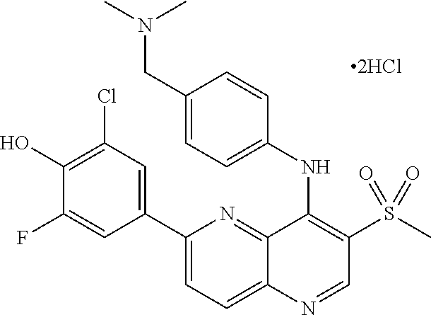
C1(C2=CC(Cl)=C(O)C(F)=C2)=CC=C2C(=N1)C(NC1=CC=C(CN(C)C)C=C1)=C(S(C)(=O)=O)C=N2
